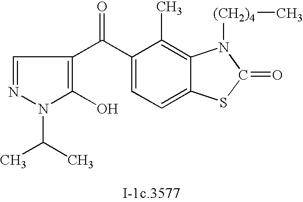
N1(C(C)C)C(O)=C(C(C2=CC=C3C(=C2C)N([(CH2)4]C)C(=O)S3)=O)C=N1
